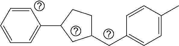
C1=CC=C(C2CC(CC3=CC=C(C)C=C3)CC2)C=C1
